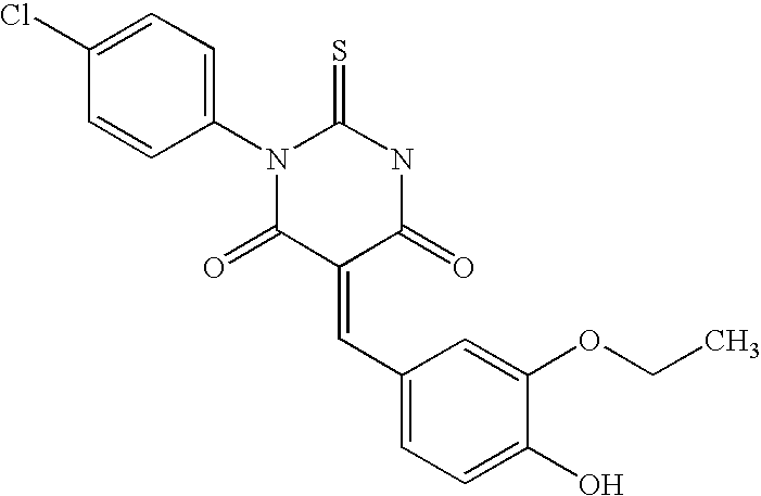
C1=CC(N2C(=S)NC(=O)C(=CC3=CC=C(O)C(OCC)=C3)C2=O)=CC=C1Cl
